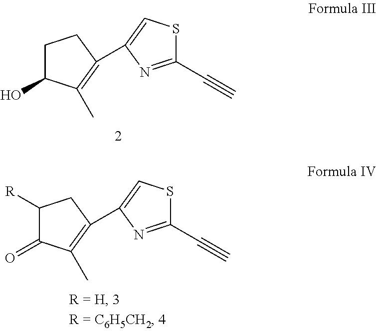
C1C(O)C(C)=C(C2=CSC(C#C)=N2)C1.C1([R])C(=O)C(C)=C(C2=CSC(C#C)=N2)C1
